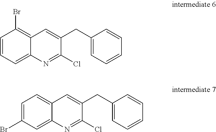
C1=CC=C2C(=C1Br)C=C(CC1=CC=CC=C1)C(Cl)=N2.C1=C(Br)C=C2C(=C1)C=C(CC1=CC=CC=C1)C(Cl)=N2
